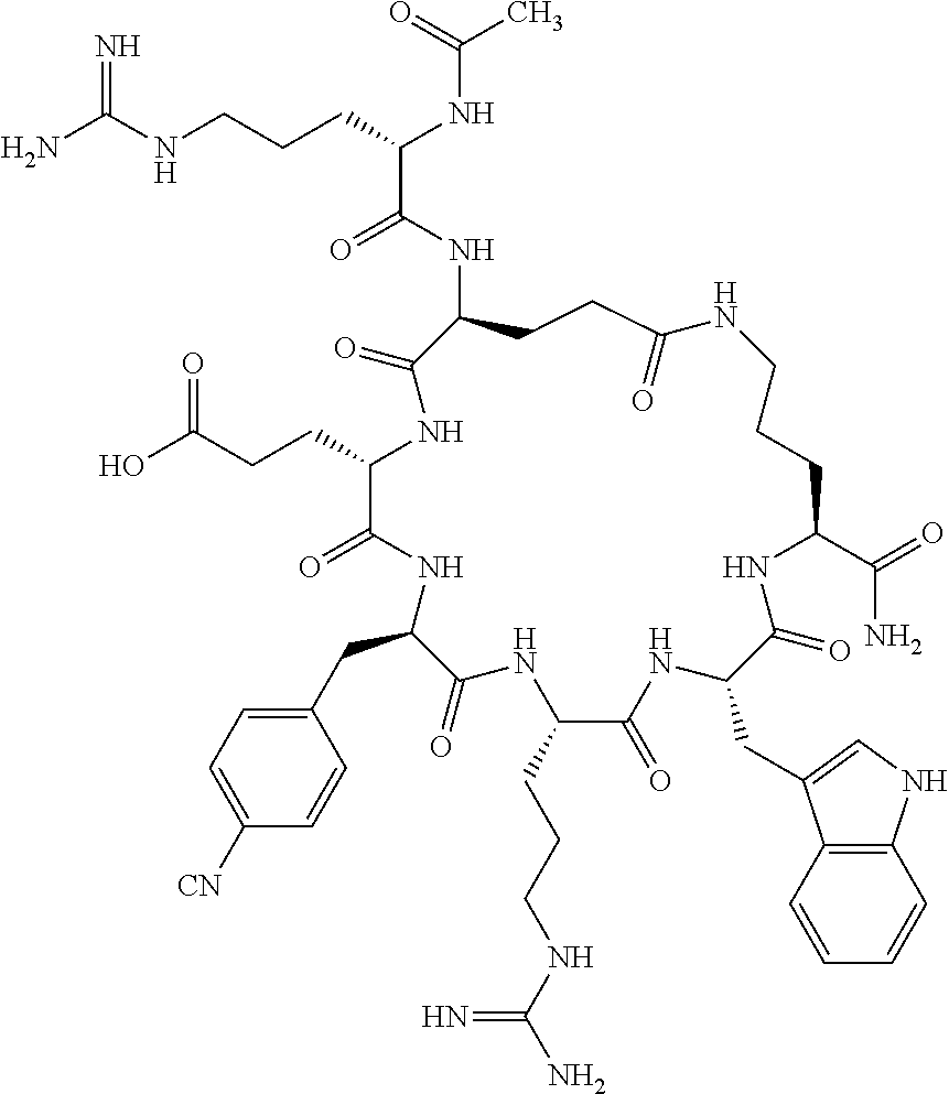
NC(NCCCC(NC(C)=O)C(=O)NC1CCC(=O)NCCCC(C(=O)N)NC(=O)C(CC2=CNC3=C2C=CC=C3)NC(=O)C(CCCNC(N)=N)NC(=O)C(CC2=CC=C([CN])C=C2)NC(=O)C(CCC(=O)O)NC1=O)=N
